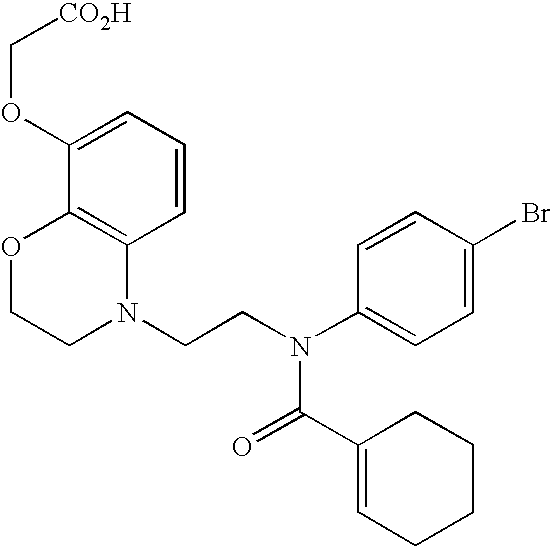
C1=CC=C(OC[CO2H])C2=C1N(CCN(C1=CC=C(Br)C=C1)C(=O)C1=CCCCC1)CCO2
